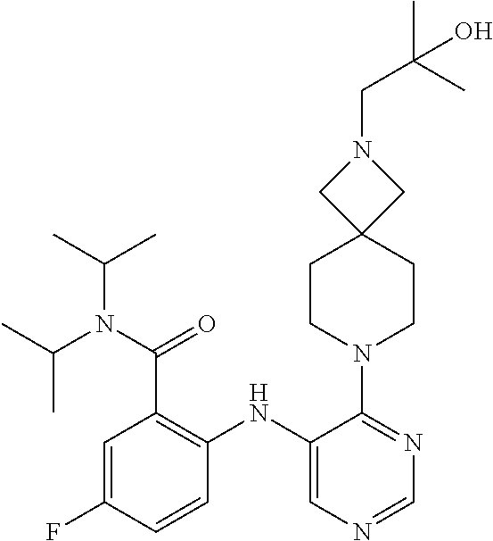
C1=NC=C(NC2=C(C(N(C(C)C)C(C)C)=O)C=C(F)C=C2)C(N2CCC3(CC2)CN(CC(C)(O)C)C3)=N1
